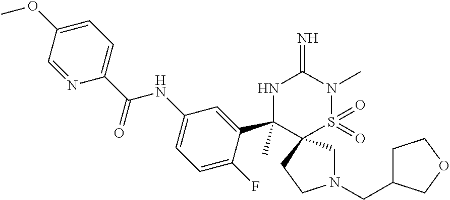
C1(OC)=CC=C(C(NC2=CC=C(F)C(C3(C)NC(=N)N(C)S(=O)(=O)C34CN(CC3CCOC3)CC4)=C2)=O)N=C1
